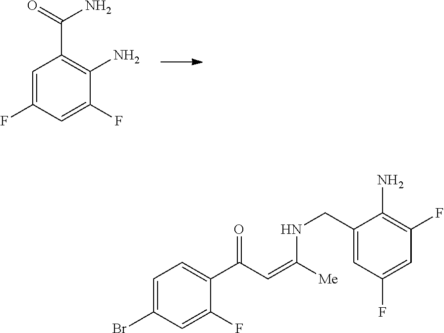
C1=C(F)C=C(F)C(N)=C1C(=O)N.C1=C(Br)C=C(F)C(C(C=C([Me])NCC2=CC(F)=CC(F)=C2N)=O)=C1
